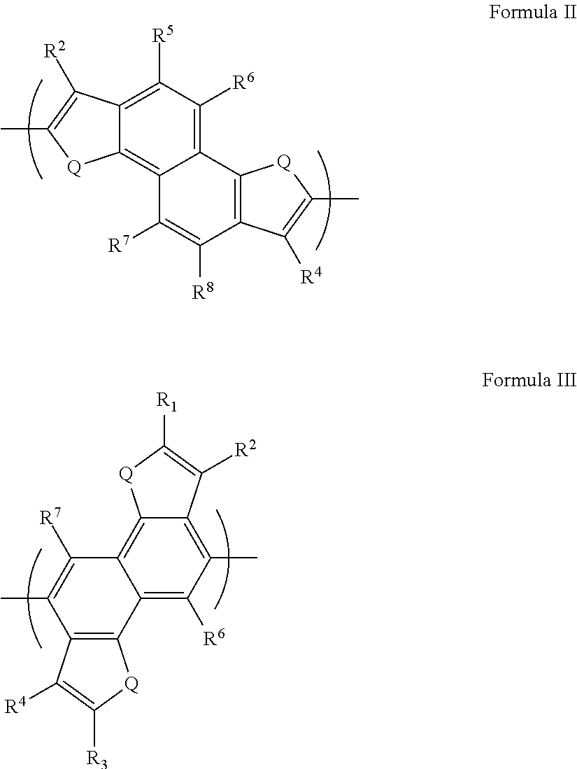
C12=C([R6])C([R5])=C3C(=C1C([R7])=C([R8])C1=C2[Q]C(C)=C1[R4])[Q]C(C)=C3[R2].C12=C([R6])C(C)=C3C(=C1C([R7])=C(C)C1=C2[Q]C([R3])=C1[R4])[Q]C([R1])=C3[R2]
